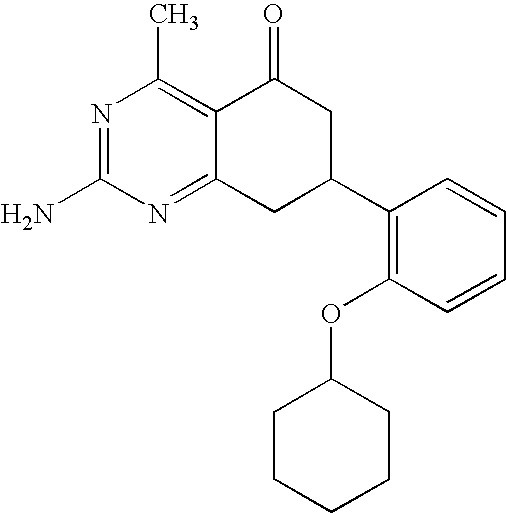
C12=NC(N)=NC(C)=C1C(=O)CC(C1=C(OC3CCCCC3)C=CC=C1)C2
